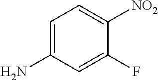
C1=C(N)C=C(F)C([NO2])=C1
